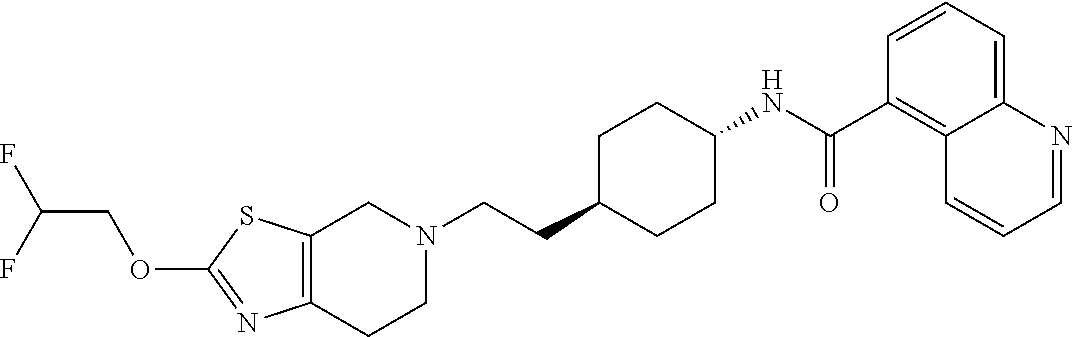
C(CC1CCC(NC(C2=C3C(=CC=C2)N=CC=C3)=O)CC1)N1CC2=C(CC1)N=C(OCC(F)F)S2
